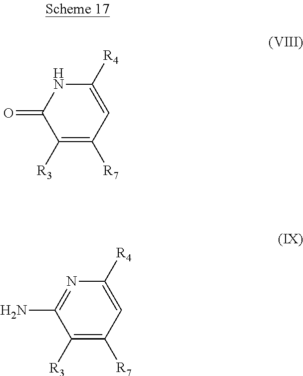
C1([R3])=C([R7])C=C([R4])NC1=O.C1([R3])=C([R7])C=C([R4])N=C1N
